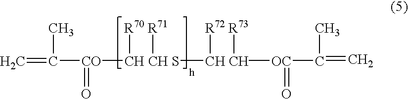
C=C(C)[CO](=O)[CH CH S]([CH CH]([R72])([R73])[OC](C(=C)C)=O)([R70])[R71]
